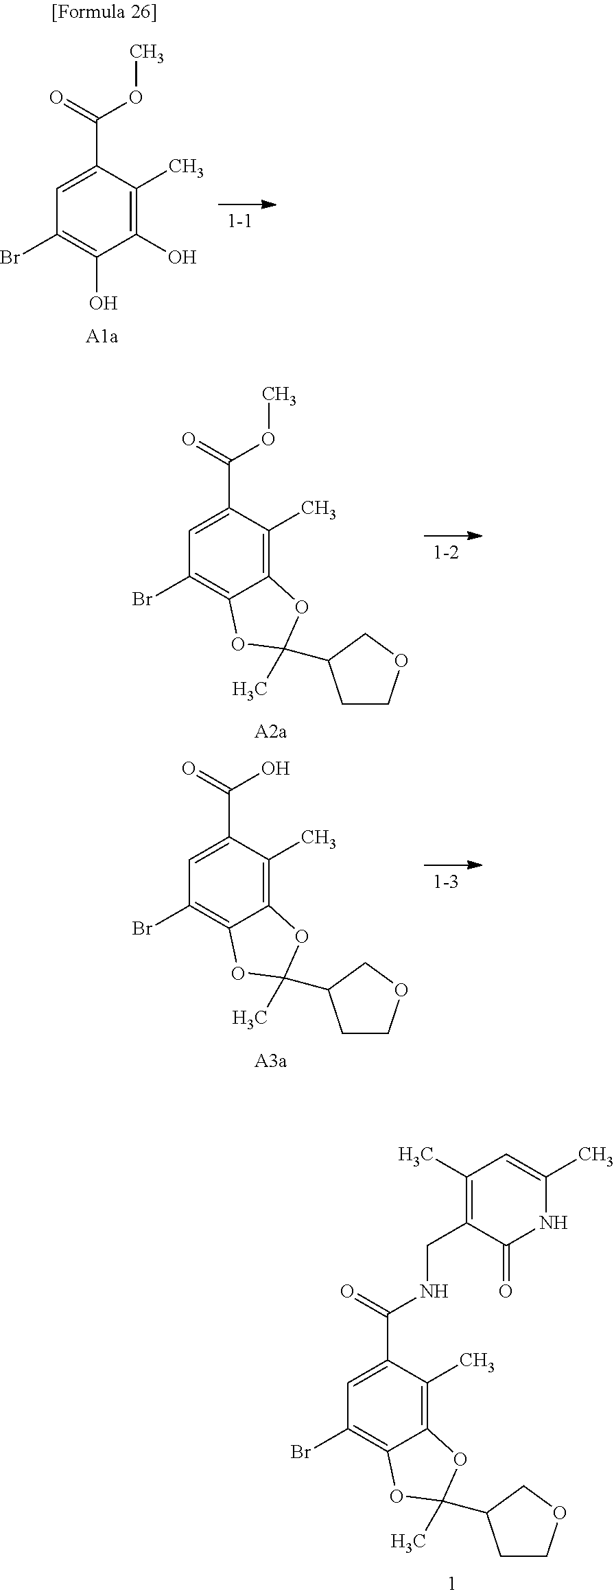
C1=C(C(=O)NCC2=C(C)C=C(C)NC2=O)C(C)=C2C(=C1Br)OC(C)(C1CCOC1)O2.C1=C(C(=O)OC)C(C)=C(O)C(O)=C1Br.C1=C(C(=O)OC)C(C)=C2C(=C1Br)OC(C)(C1CCOC1)O2.C1=C(C(=O)O)C(C)=C2C(=C1Br)OC(C)(C1CCOC1)O2
